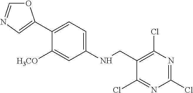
C1(C2=CN=CO2)=CC=C(NCC2=C(Cl)N=C(Cl)N=C2Cl)C=C1[H3CO]
